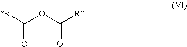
O(C([R])=O)C([R])=O
